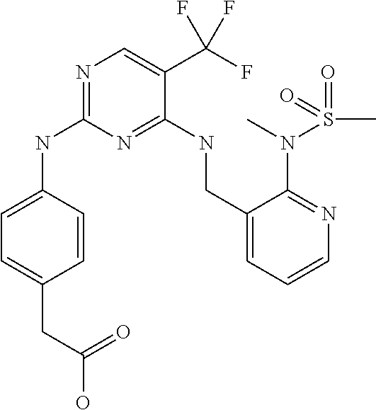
N(C1=NC=C(C(F)(F)F)C(NCC2=CC=CN=C2N(C)S(=O)(C)=O)=N1)C1=CC=C(CC(O)=O)C=C1
